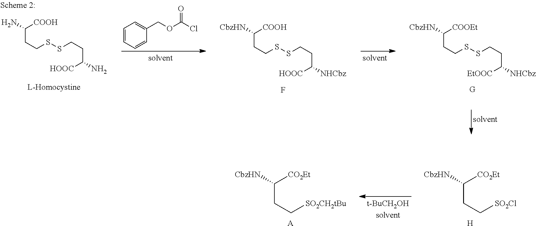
C(CC[SO2CH2tBu])([CO2Et])[CbzHN].[A].C(CC[SO2Cl])([CO2Et])[CbzHN].[H].C(CCSSCCC([HOOC])N)([COOH])N.C1=CC=CC(COC(Cl)=O)=C1.C(CCSSCCC([HOOC])[NHCbz])([COOH])[CbzHN].F.C(CCSSCCC([EtOOC])[NHCbz])([COOEt])[CbzHN].[G]
